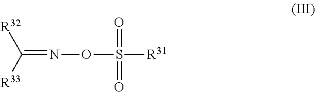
C(=NOS([R31])(=O)=O)([R33])[R32]
